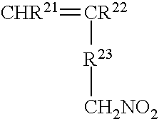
[CH2NO2][R23][CR22]=[CHR21]
